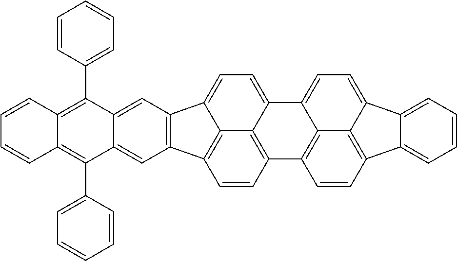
C1=C2C(=CC3=C1C1=CC=C4C5=C(C=CC3=C51)C1=C3C4=CC=C4C5=CC=CC=C5C(=C34)C=C1)C(C1=CC=CC=C1)=C1C(=C2C2=CC=CC=C2)C=CC=C1
